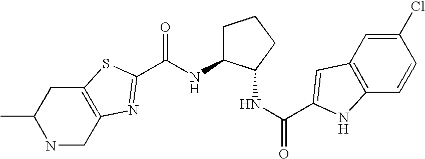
N1CC2=C(CC1C)SC(C(NC1CCCC1NC(=O)C1=CC3=C(C=CC(Cl)=C3)N1)=O)=N2
